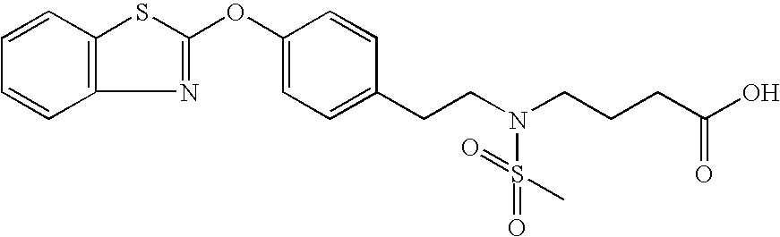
C12=C(C=CC=C1)SC(OC1=CC=C(CCN(CCCC(=O)O)S(=O)(C)=O)C=C1)=N2
